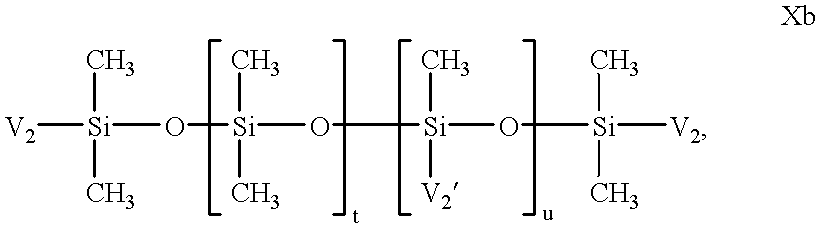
[V2][Si](O[Si](O[Si](O[Si]([V2])(C)C)(C)[V2])(C)C)(C)C
